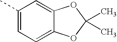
C1(C)=CC=C2C(=C1)OC(C)(C)O2
